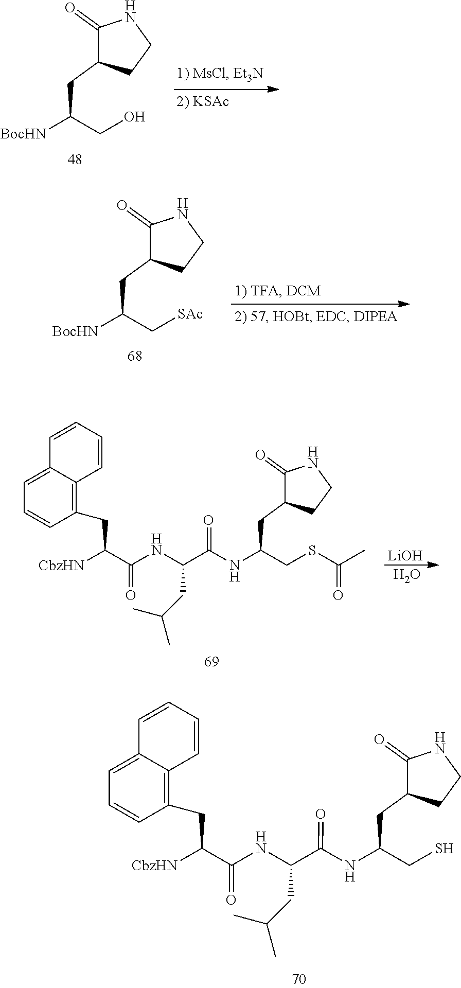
C1(=O)C(CC(CS)NC(C(CC(C)C)NC(C([CbzHN])CC2=C3C(=CC=C2)C=CC=C3)=O)=O)CCN1.C1(=O)C(CC(C[SAc])[BocHN])CCN1.C1(=O)C(CC(CO)[BocHN])CCN1.[LiOH].O.C1(=O)C(CC(CSC(C)=O)NC(C(CC(C)C)NC(C([CbzHN])CC2=C3C(=CC=C2)C=CC=C3)=O)=O)CCN1
